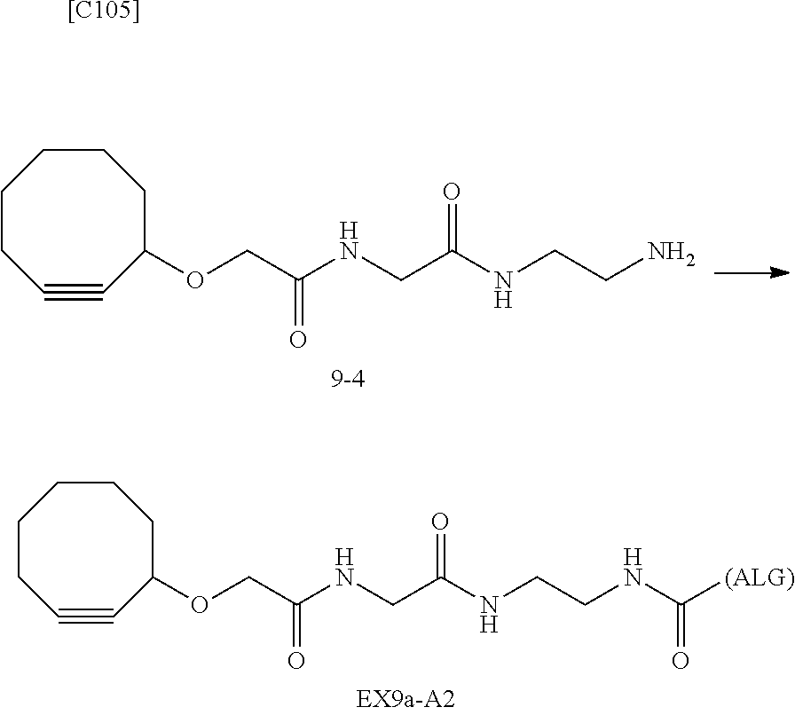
C1CC#CC(OCC(NCC(NCCN)=O)=O)CCC1.C1CC#CC(OCC(NCC(NCCNC([(ALG)])=O)=O)=O)CCC1.[[C105]]
